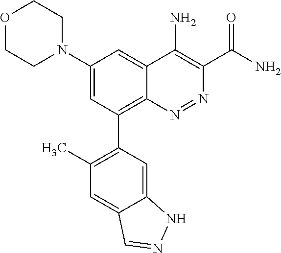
C1(N2CCOCC2)=CC(C2=C(C)C=C3C(=C2)NN=C3)=C2C(=C1)C(N)=C(C(N)=O)N=N2
